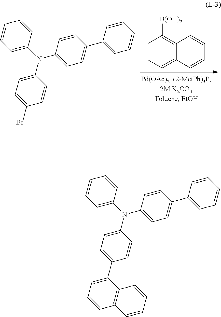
C1=CC=C2C(=C1[B(OH)2])C=CC=C2.C1=C(N(C2=CC=C(Br)C=C2)C2=CC=C(C3=CC=CC=C3)C=C2)C=CC=C1.C1=C(N(C2=CC=C(C3=CC=CC4=C3C=CC=C4)C=C2)C2=CC=C(C3=CC=CC=C3)C=C2)C=CC=C1
